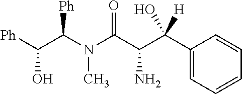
[Ph]C(C(N(C(C(C(C1=CC=CC=C1)(O)[H])N)=O)C)[Ph])O
